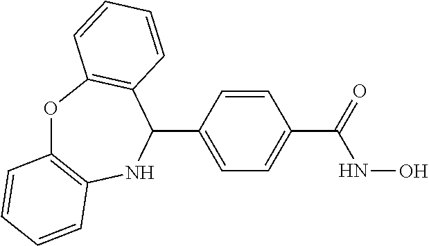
O1C2=C(NC(C3=CC=C(C(=O)NO)C=C3)C3=C1C=CC=C3)C=CC=C2
